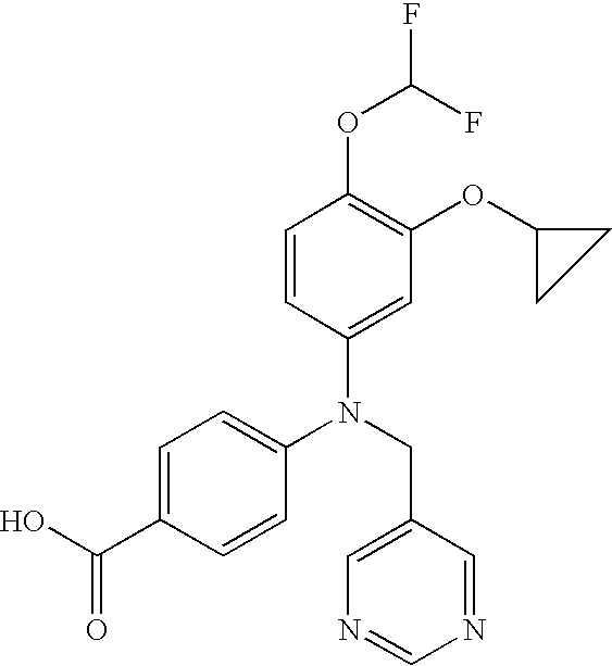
N(CC1=CN=CN=C1)(C1=CC=C(C(O)=O)C=C1)C1=CC(OC2CC2)=C(OC(F)F)C=C1
